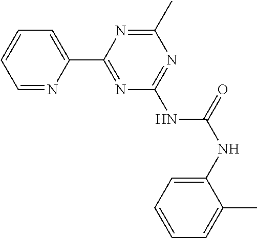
C1=NC(C2=NC(NC(NC3=CC=CC=C3C)=O)=NC(C)=N2)=CC=C1
